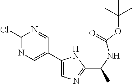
C1(Cl)=NC=C(C2=CN=C(C(NC(=O)OC(C)(C)C)C)N2)C=N1
